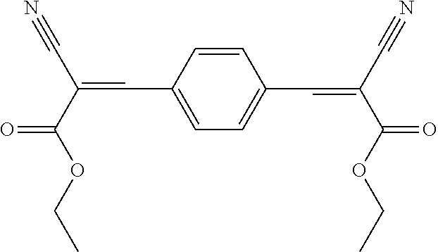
C1=CC(C=C(C(OCC)=O)C#N)=CC=C1C=C(C(OCC)=O)C#N
